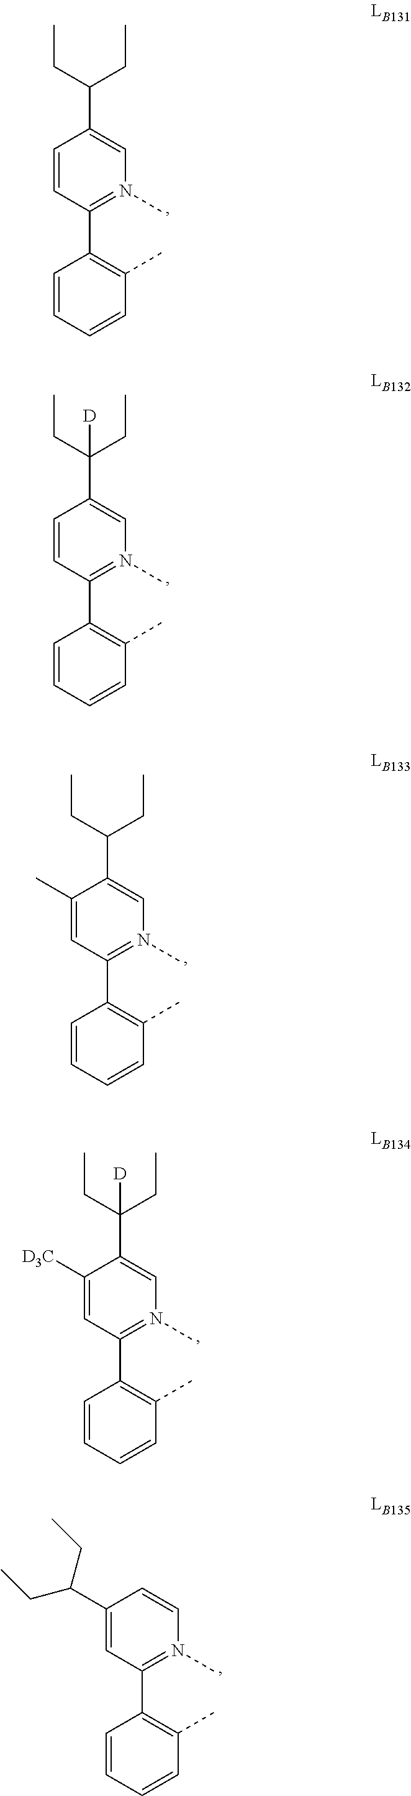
C1=CC(C2=C(C)C=CC=C2)=N(C)C=C1C(CC)CC.C1=CC(C2=C(C)C=CC=C2)=N(C)C=C1C(CC)(CC)[D].C1(C)=CC(C2=C(C)C=CC=C2)=N(C)C=C1C(CC)CC.C1([D3C])=CC(C2=C(C)C=CC=C2)=N(C)C=C1C(CC)(CC)[D].C1(C(CC)CC)=CC(C2=C(C)C=CC=C2)=N(C)C=C1
